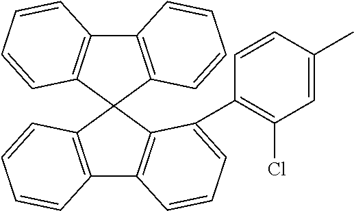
C12=C(C3(C4=C1C=CC=C4C1=C(Cl)C=C(C)C=C1)C1=C(C4=C3C=CC=C4)C=CC=C1)C=CC=C2
